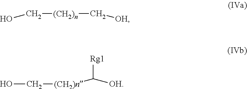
OC[(CH2)n]C[OH].OC[(CH2)n]C([OH])[Rg1]
